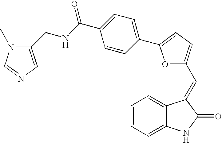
C1=CC=C2C(=C1)C(=CC1=CC=C(C3=CC=C(C(NCC4=CN=CN4C)=O)C=C3)O1)C(=O)N2
